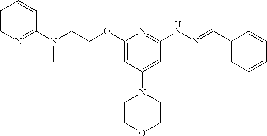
C1=CN=C(N(CCOC2=CC(N3CCOCC3)=CC(NN=CC3=CC(C)=CC=C3)=N2)C)C=C1
